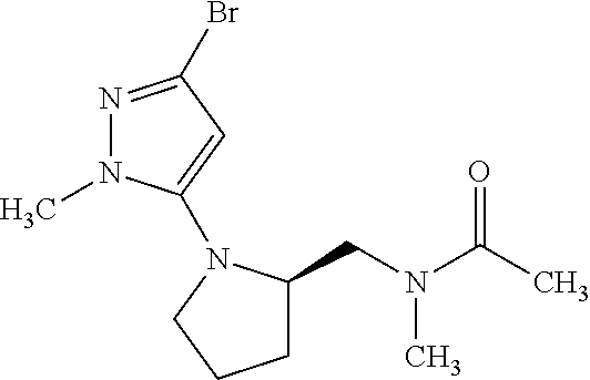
N1=C(Br)C=C(N2C(CN(C(C)=O)C)CCC2)N1C
